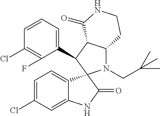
C1(C2C3C(N(CC(C)(C)C)C24C2=CC=C(Cl)C=C2NC4=O)CCNC3=O)=CC=CC(Cl)=C1F
